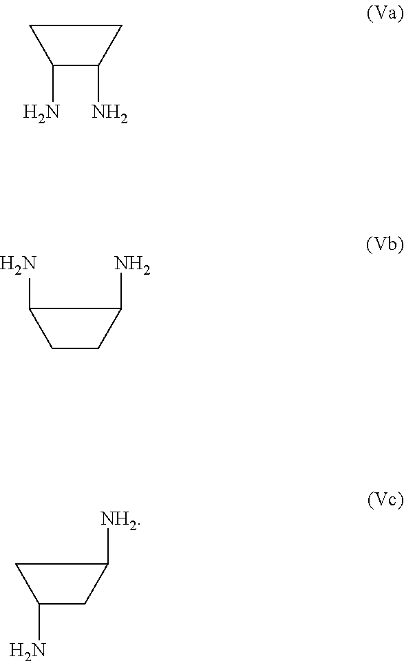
C1CC(N)C1N.C1(N)C(N)CC1.C1(N)CC([NH2])C1
